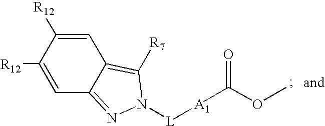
C12=NN([L][A1]C(=O)OC)C([R7])=C1C=C([R12])C([R12])=C2
